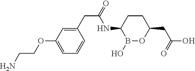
C1CC(NC(CC2=CC(OCCN)=CC=C2)=O)B(O)OC1CC(O)=O
